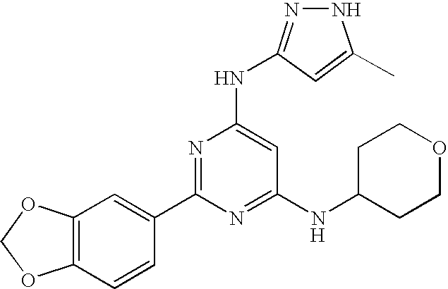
[H].C12=C(C=CC(C3=NC(NC4=NNC(C)=C4)=CC(NC4CCOCC4)=N3)=C1)OCO2
